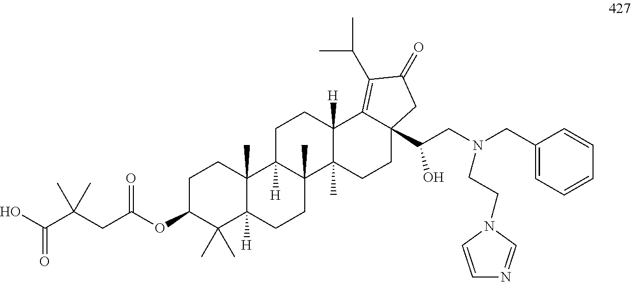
OC(C(CC(OC1C(C)(C)C2([H])C(C)(CC1)C1([H])C(C)(CC2)C2(C)C([H])(CC1)C1=C(C(C)C)C(=O)CC1(C(CN(CC1=CC=CC=C1)CCN1C=NC=C1)O)CC2)=O)(C)C)=O
